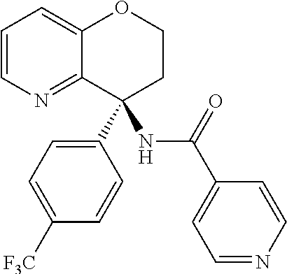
C1=CN=C2C(=C1)OCCC2(C1=CC=C([F3C])C=C1)NC(C1=CC=NC=C1)=O
